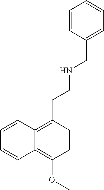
C1=CC(OC)=C2C(=C1CCNCC1=CC=CC=C1)C=CC=C2
